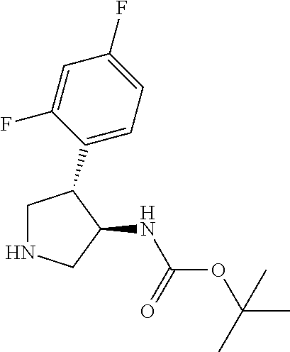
C1(C2CNCC2NC(OC(C)(C)C)=O)=CC=C(F)C=C1F
